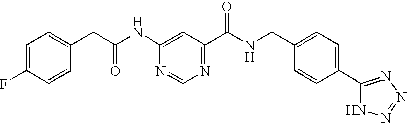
C1=C(F)C=CC(CC(NC2=CC(C(NCC3=CC=C(C4=NN=NN4)C=C3)=O)=NC=N2)=O)=C1
